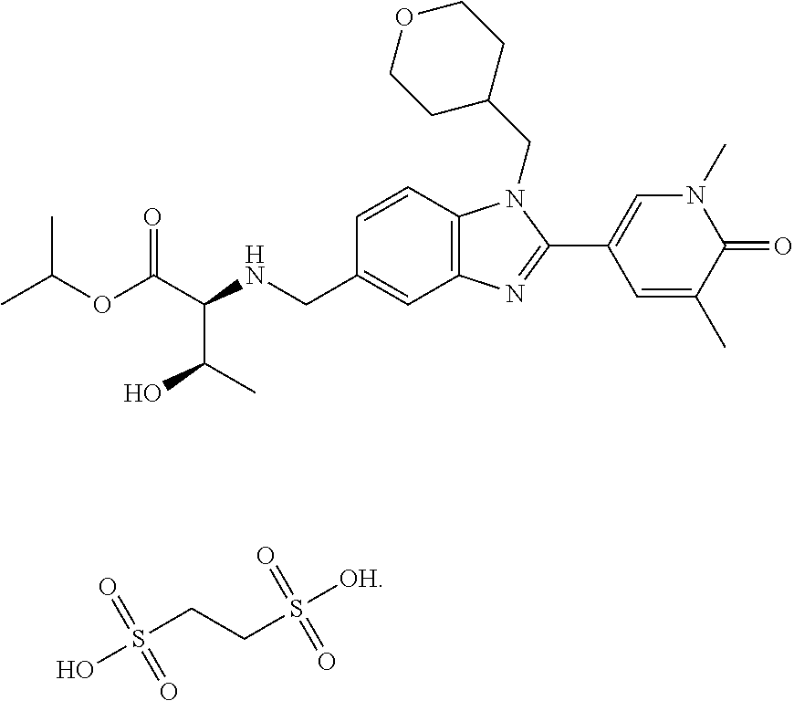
C(C(C(C)O)NCC1=CC2=C(C=C1)N(CC1CCOCC1)C(C1=CN(C)C(=O)C(C)=C1)=N2)(=O)OC(C)C.OS(=O)(=O)CCS(=O)(=O)[OH]
